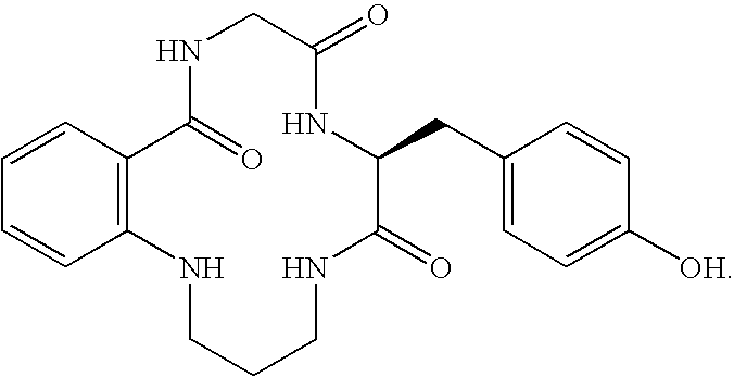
C1=CC2=C(C=C1)NCCCNC(=O)C(CC1=CC=C([OH])C=C1)NC(=O)CNC2=O
